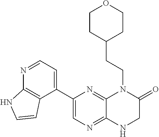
C1(C2=CN=C3C(=N2)N(CCC2CCOCC2)C(=O)CN3)=CC=NC2=C1C=CN2
